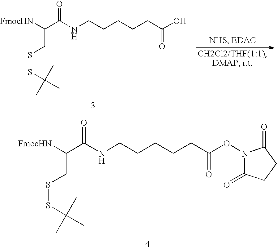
O=C(NCCCCCC(O)=O)C([FmocHN])CSSC(C)(C)C.O=C(NCCCCCC(ON1C(=O)CCC1=O)=O)C([FmocHN])CSSC(C)(C)C
